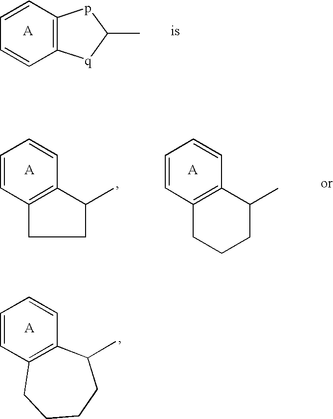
C1=CC2=C(C=C1)[q]C(C)p2.C1=CC=CC2=C1C(C)CC2.C1=CC=CC2=C1C(C)CCC2.C1=CC=CC2=C1C(C)CCCC2
